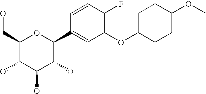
C1(CO)C(O)C(O)C(O)C(C2=CC(OC3CCC(OC)CC3)=C(F)C=C2)O1
